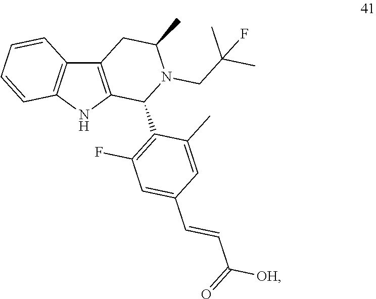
C12=C(NC3=C1C=CC=C3)C(C1=C(F)C=C(C=CC(=O)[OH])C=C1C)N(CC(C)(C)F)C(C)C2
